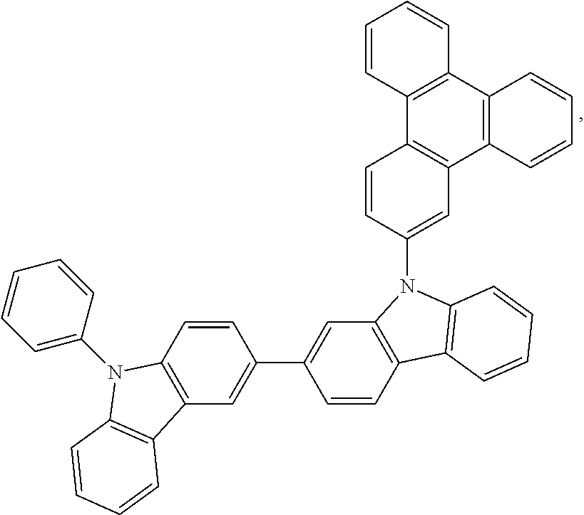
C1=CC=C(N2C3=C(C=C(C4=CC5=C(C=C4)C4=C(N5C5=CC6=C(C=C5)C5=C(C7=C6C=CC=C7)C=CC=C5)C=CC=C4)C=C3)C3=C2C=CC=C3)C=C1
